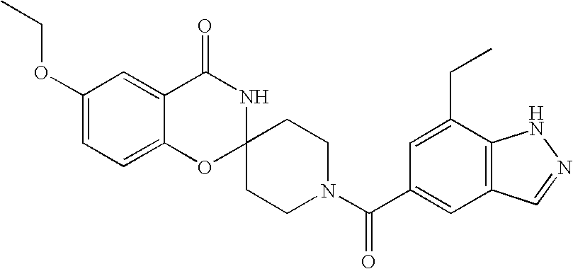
C1(OCC)=CC=C2C(=C1)C(=O)NC1(O2)CCN(C(=O)C2=CC3=C(C(CC)=C2)NN=C3)CC1
